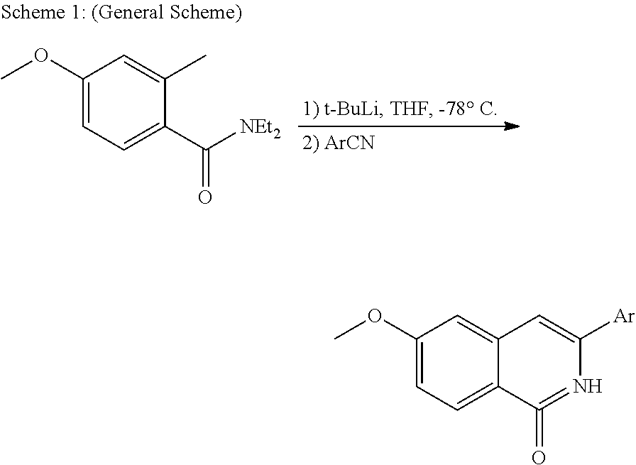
C1(OC)=CC=C(C([NEt2])=O)C(C)=C1.C1(OC)=CC=C2C(=C1)C=C([Ar])N=C2=O
